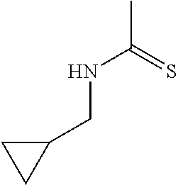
CC(=S)NCC1CC1
